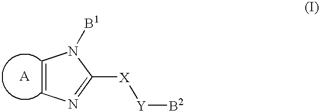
C1=CN=C([X][Y][B2])N1[B1]
